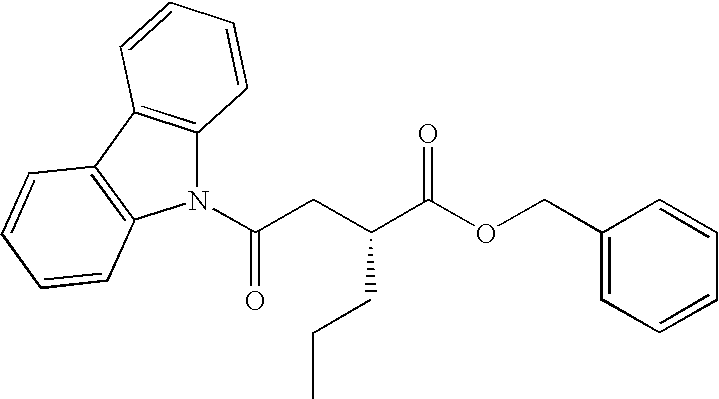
C(CC(C(OCC1=CC=CC=C1)=O)CCC)(=O)N1C2=C(C3=C1C=CC=C3)C=CC=C2
